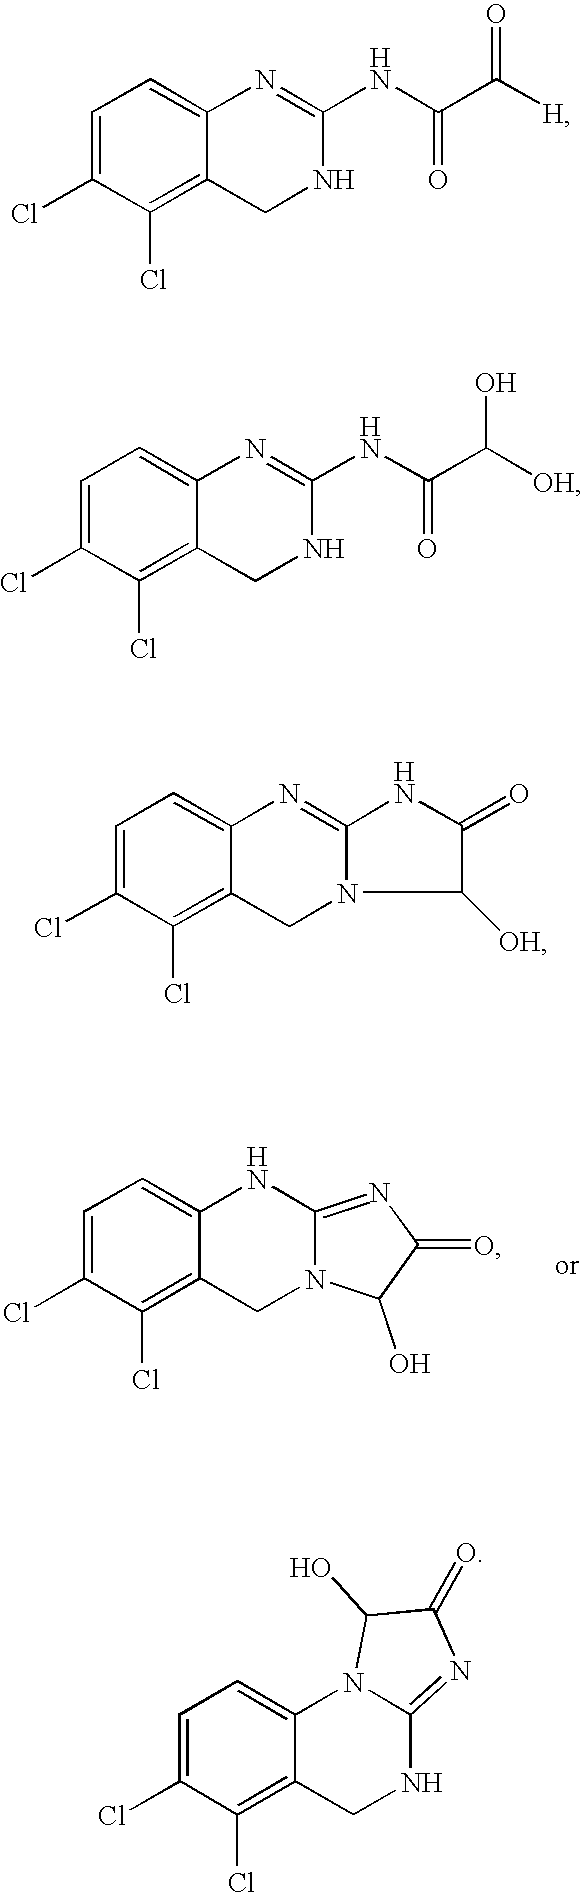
C1=C(Cl)C(Cl)=C2C(=C1)N=C(NC(C([H])=O)=O)NC2.C1=C(Cl)C(Cl)=C2C(=C1)N=C1NC(=O)C([OH])N1C2.C1=C(Cl)C(Cl)=C2C(=C1)N1C(=NC(=O)C1O)NC2.C1=C(Cl)C(Cl)=C2C(=C1)N=C(NC(C([OH])O)=O)NC2.C1=C(Cl)C(Cl)=C2C(=C1)NC1=NC(=O)C(O)N1C2
